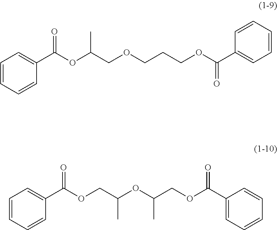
C1(C(OC(COCCCOC(C2=CC=CC=C2)=O)C)=O)=CC=CC=C1.C1(C(OCC(OC(COC(C2=CC=CC=C2)=O)C)C)=O)=CC=CC=C1
